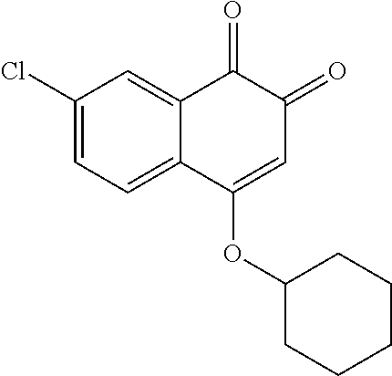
C1=C(Cl)C=C2C(=C1)C(OC1CCCCC1)=CC(=O)C2=O
